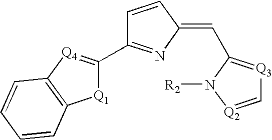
[Q1]1C(C2=NC(=CC3=[Q3]C=[Q2]N3[R2])C=C2)=[Q4]C2=C1C=CC=C2
